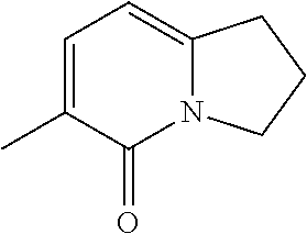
C1=C2N(C(=O)C(C)=C1)CCC2
